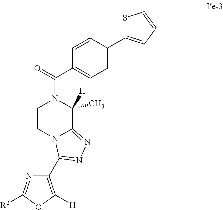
C1CN2C(=NN=C2C2=C([H])OC([R2])=N2)C(C)([H])N1C(=O)C1=CC=C(C2=CC=CS2)C=C1
